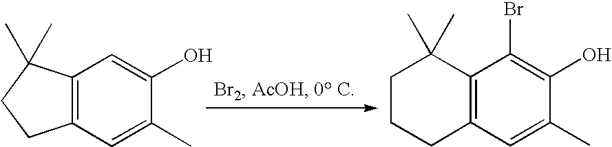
C12=C(C=C(O)C(C)=C1)C(C)(C)CC2.C1CCC2=C(C1(C)C)C(Br)=C(O)C(C)=C2
